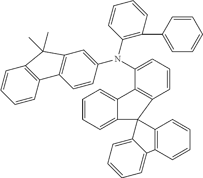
C1=CC=C(N(C2=CC3=C(C=C2)C2=C(C=CC=C2)C3(C)C)C2=C(C3=CC=CC=C3)C=CC=C2)C2=C1C1(C3=CC=CC=C23)C2=C(C=CC=C2)C2=CC=CC=C12
